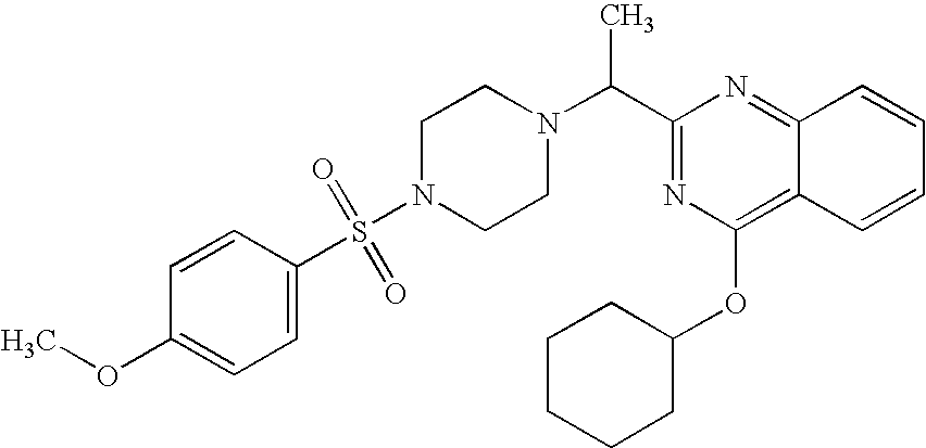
C1(OC)=CC=C(S(N2CCN(C(C3=NC(OC4CCCCC4)=C4C(=N3)C=CC=C4)C)CC2)(=O)=O)C=C1
